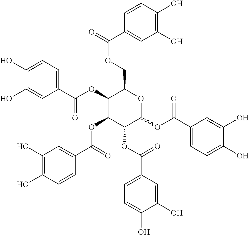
C1(OC(C2=CC=C(O)C(O)=C2)=O)C(OC(C2=CC(O)=C(O)C=C2)=O)C(OC(C2=CC=C(O)C(O)=C2)=O)C(OC(C2=CC=C(O)C(O)=C2)=O)OC1COC(=O)C1=CC(O)=C(O)C=C1
